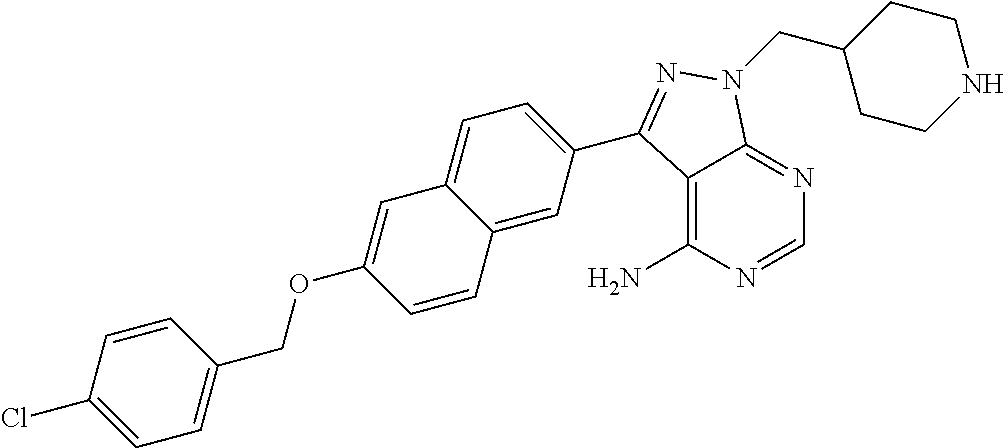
C12=C(N)N=CN=C1N(CC1CCNCC1)N=C2C1=CC=C2C(=C1)C=CC(OCC1=CC=C(Cl)C=C1)=C2
